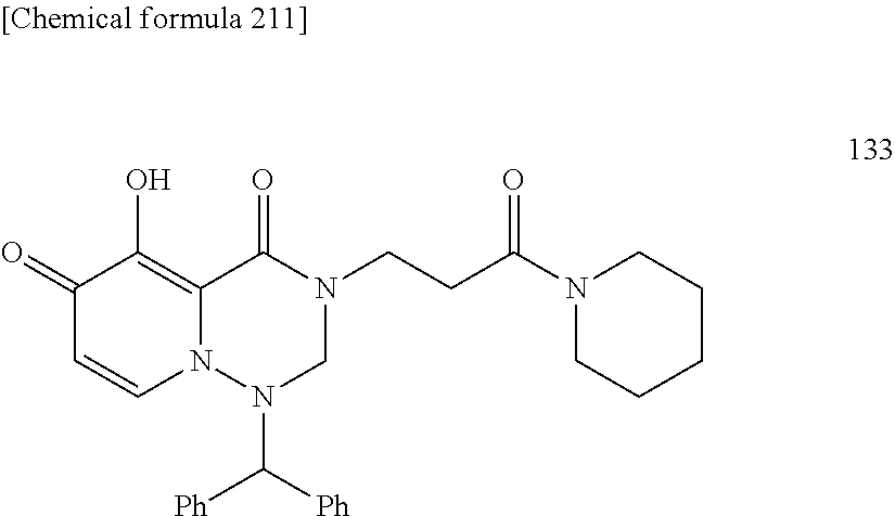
[Ph]C([Ph])N1N2C(=C(O)C(=O)C=C2)C(=O)N(CCC(N2CCCCC2)=O)C1
